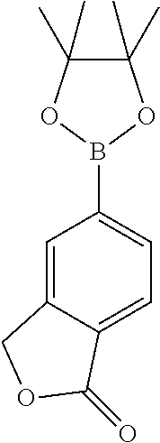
C1=C2C(=CC=C1B1OC(C)(C)C(C)(C)O1)C(=O)OC2
